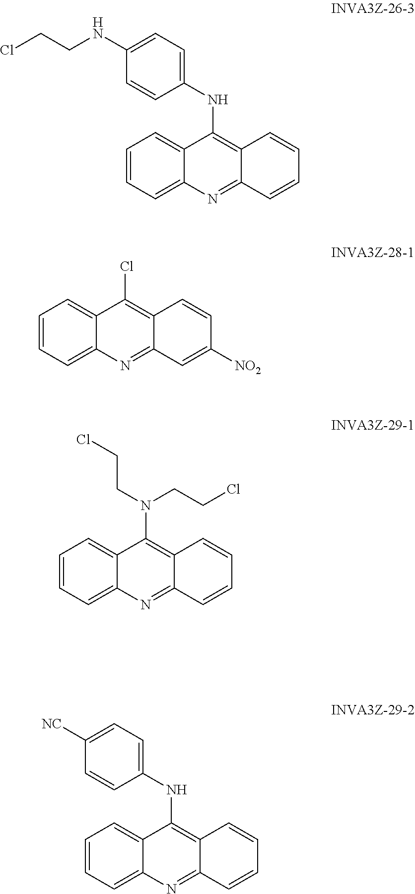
C1=CC=C2C(=C1)C(NC1=CC=C(NCCCl)C=C1)=C1C(=N2)C=CC=C1.C1=CC=C2C(=C1)C(Cl)=C1C(=N2)C=C([NO2])C=C1.C1=CC=C2C(=C1)C(N(CCCl)CCCl)=C1C(=N2)C=CC=C1.C1=CC=C2C(=C1)C(NC1=CC=C([NC])C=C1)=C1C(=N2)C=CC=C1
